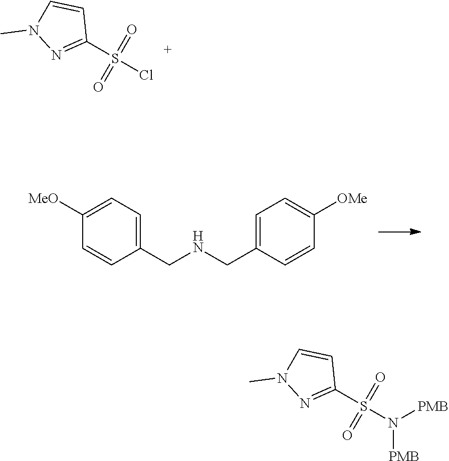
C1=CC(S(Cl)(=O)=O)=NN1C.C1=C(CNCC2=CC=C([MeO])C=C2)C=CC([OMe])=C1.C1=CC(S(N([PMB])[PMB])(=O)=O)=NN1C
